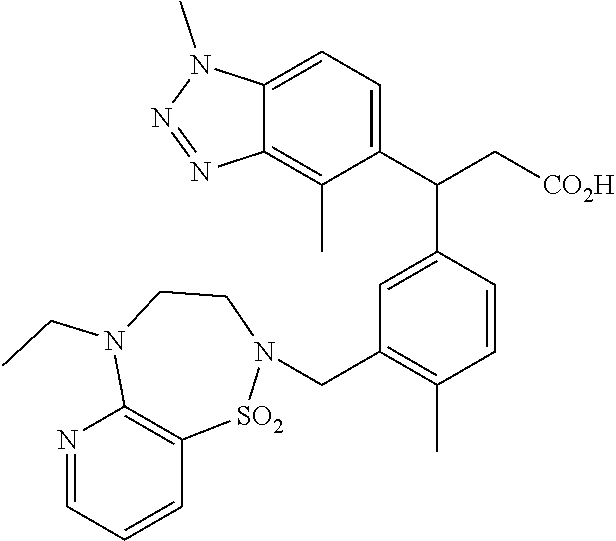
N1=CC=CC2=C1N(CC)CCN(CC1=C(C)C=CC(C(C3=CC=C4C(=C3C)N=NN4C)C[CO2H])=C1)[SO2]2
